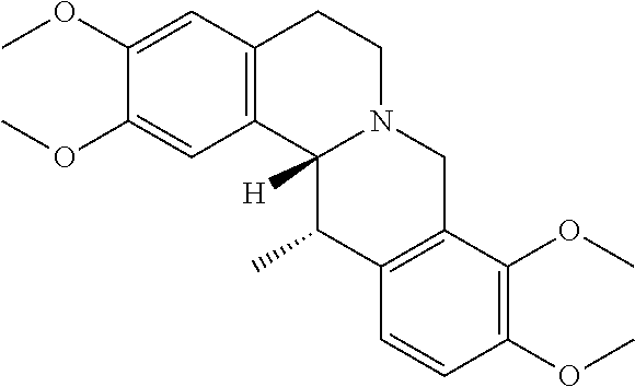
C1(OC)=CC2=C(C=C1OC)CCN1C2([H])C(C)C2=C(C1)C(OC)=C(OC)C=C2
